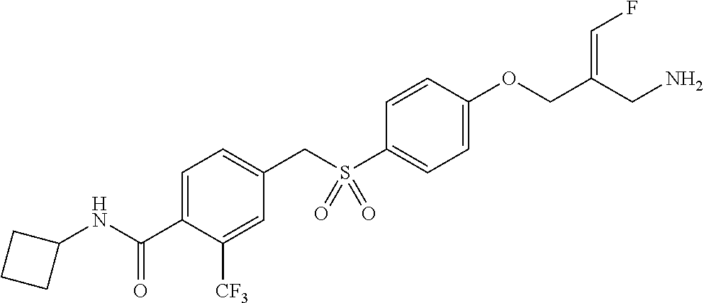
C1=CC(OCC(CN)=CF)=CC=C1S(CC1=CC=C(C(NC2CCC2)=O)C([CF3])=C1)(=O)=O
